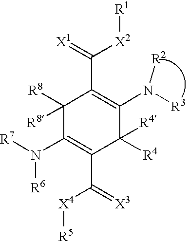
C1([R8])([R8])C(N([R7])[R6])=C(C(=[X3])[X4][R5])C([R4])([R4])C(N([R3])[R2])=C1C(=[X1])[X2][R1]
